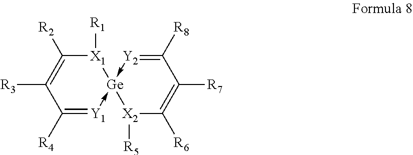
C1([R8])=[Y2]->[Ge]2(-[Y1]=C([R4])C([R3])=C([R2])[X1]2[R1])[X2]([R5])C([R6])=C1[R7]
